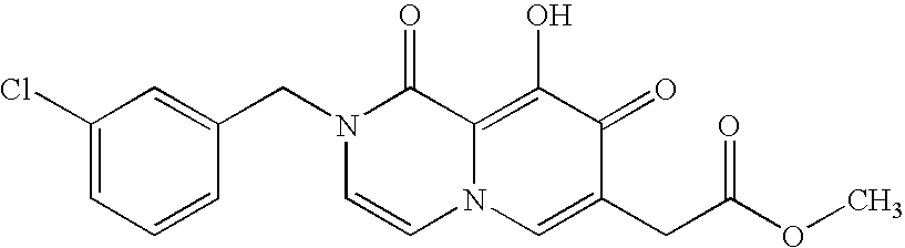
C1(Cl)=CC=CC(CN2C=CN3C(=C(O)C(=O)C(CC(OC)=O)=C3)C2=O)=C1
